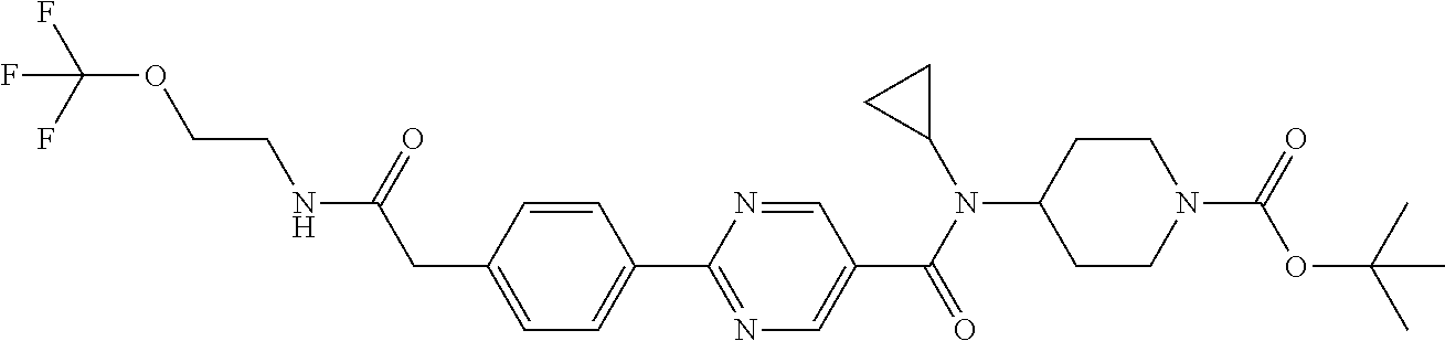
C1(CC(NCCOC(F)(F)F)=O)=CC=C(C2=NC=C(C(N(C3CC3)C3CCN(C(=O)OC(C)(C)C)CC3)=O)C=N2)C=C1
